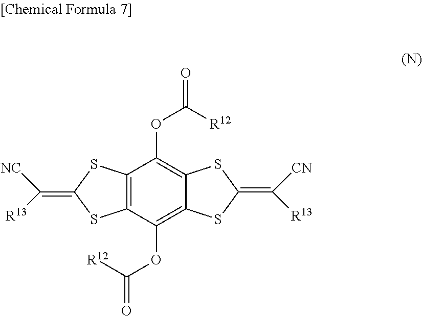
C12=C(C(OC(=O)[R12])=C3C(=C1OC(=O)[R12])SC(=C([CN])[R13])S3)SC(=C([R13])[NC])S2
